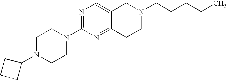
C1N(C2CCC2)CCN(C2=NC=C3C(=N2)CCN(CCCCC)C3)C1
